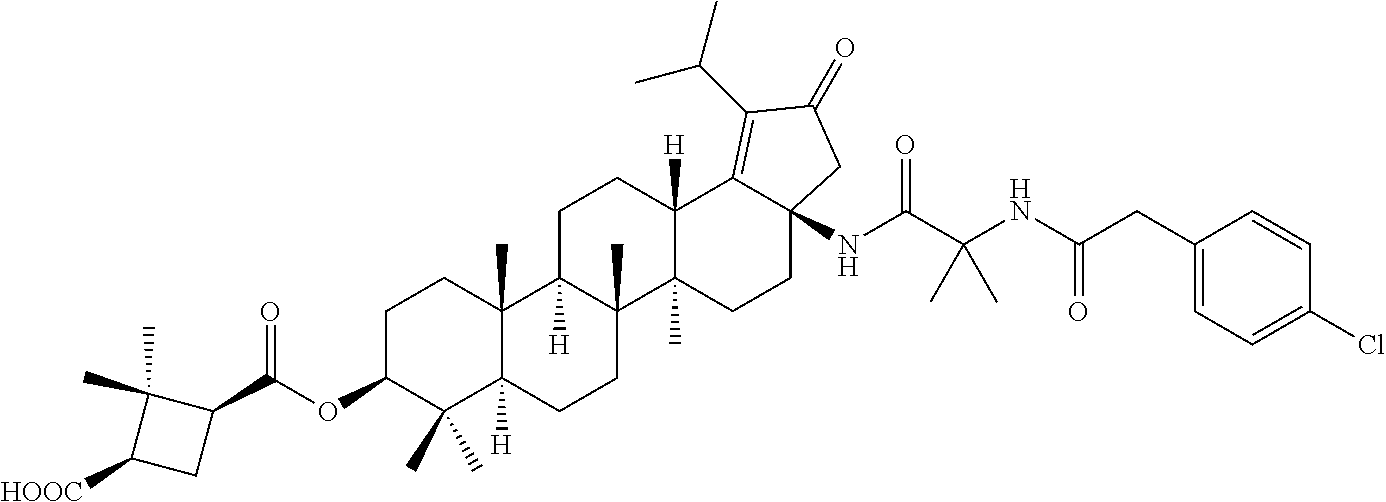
C(C(NC(C(NC12C(=C(C(C)C)C(=O)C1)C1([H])C(C)(CC2)C2(C)C([H])(CC1)C1(C)C([H])(CC2)C(C)(C)C(OC(=O)C2C(C)(C)C([HOOC])C2)CC1)=O)(C)C)=O)C1=CC=C(Cl)C=C1
